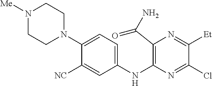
C1(NC2=C(C(N)=O)N=C([Et])C(Cl)=N2)=CC=C(N2CCN([Me])CC2)C([NC])=C1
